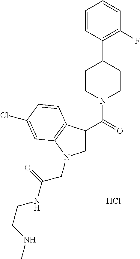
C1=CC(C2CCN(C(=O)C3=CN(CC(NCCNC)=O)C4=C3C=CC(Cl)=C4)CC2)=C(F)C=C1.Cl
